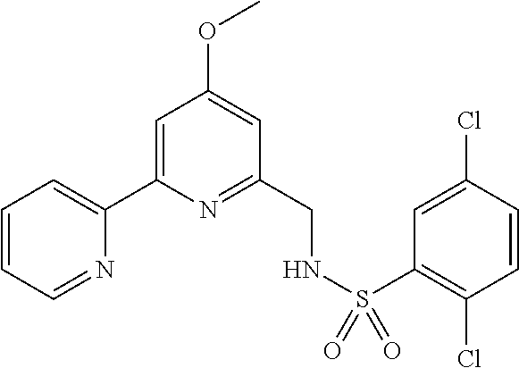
C1=CC=NC(C2=CC(OC)=CC(CNS(C3=C(Cl)C=CC(Cl)=C3)(=O)=O)=N2)=C1
